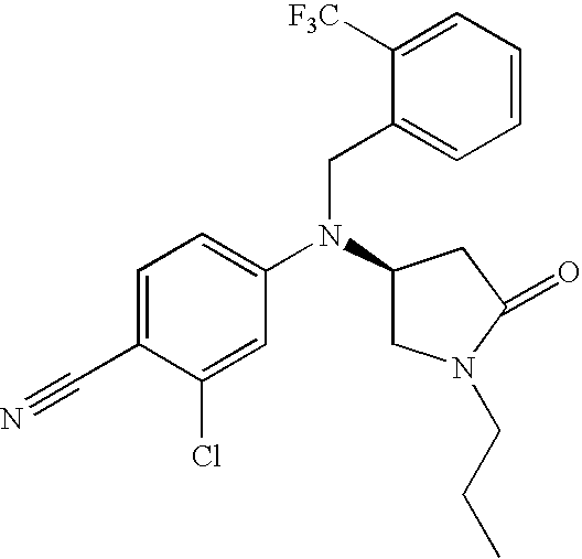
C1=C(C#N)C(Cl)=CC(N(C2CN(CCC)C(=O)C2)CC2=CC=CC=C2[F3C])=C1
